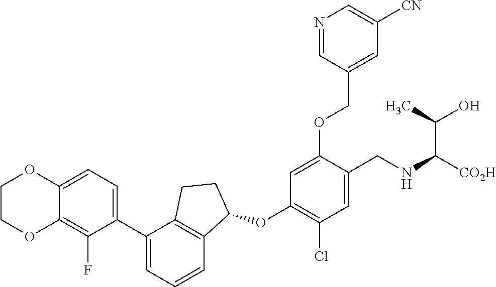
C1COC2=C(F)C(C3=CC=CC4=C3CCC4OC3=C(Cl)C=C(CNC(C(O)C)[CO2H])C(OCC4=CC([CN])=CN=C4)=C3)=CC=C2O1
